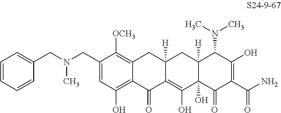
C1=C(CN(CC2=CC=CC=C2)C)C([OCH3])=C2C(=C1O)C(=O)C1=C(O)C3(O)C([H])(CC1([H])C2)C(N(C)C)C(O)=C(C(N)=O)C3=O
